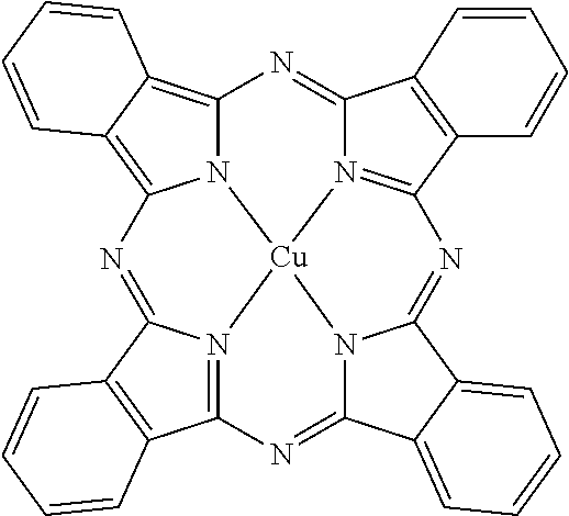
C12=C3C(=C4N1[Cu]15N6=C(N=C7N1C(=NC1=N5C(=N4)C4=C1C=CC=C4)C1=CC=CC=C17)C1=C(C6=N2)C=CC=C1)C=CC=C3
